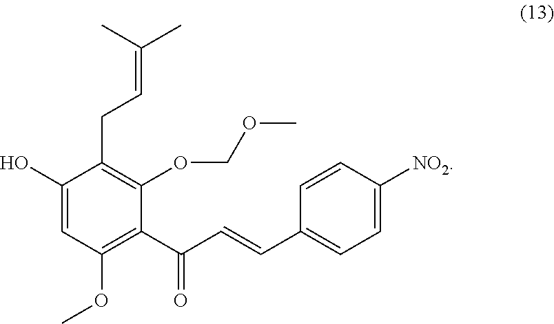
C1(O)=CC(OC)=C(C(C=CC2=CC=C([NO2])C=C2)=O)C(OCOC)=C1CC=C(C)C
